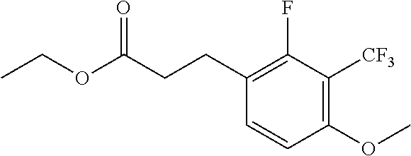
C1=CC(OC)=C([CF3])C(F)=C1CCC(OCC)=O
